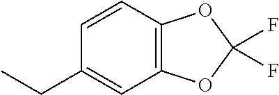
C12=C(C=CC(CC)=C1)OC(F)(F)O2
